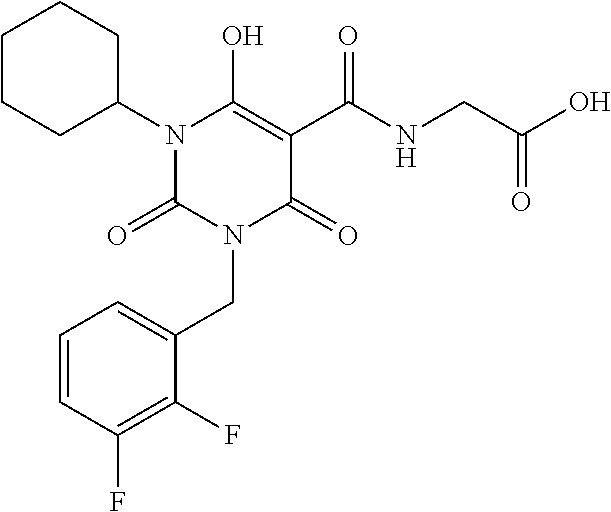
C1CCC(N2C(=O)N(CC3=CC=CC(F)=C3F)C(=O)C(C(NCC(O)=O)=O)=C2O)CC1
